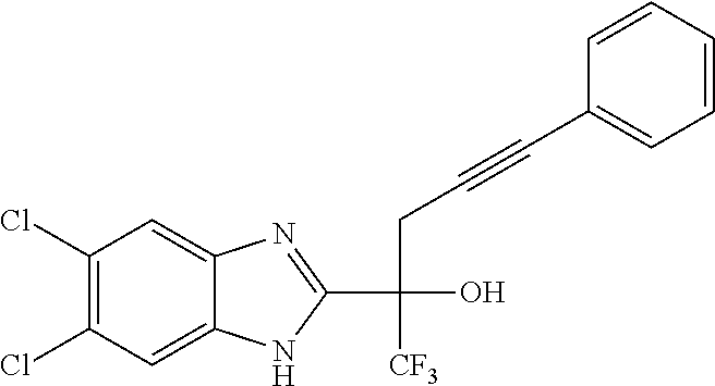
C1(Cl)=C(Cl)C=C2C(=C1)N=C(C(CC#CC1=CC=CC=C1)([CF3])O)N2
